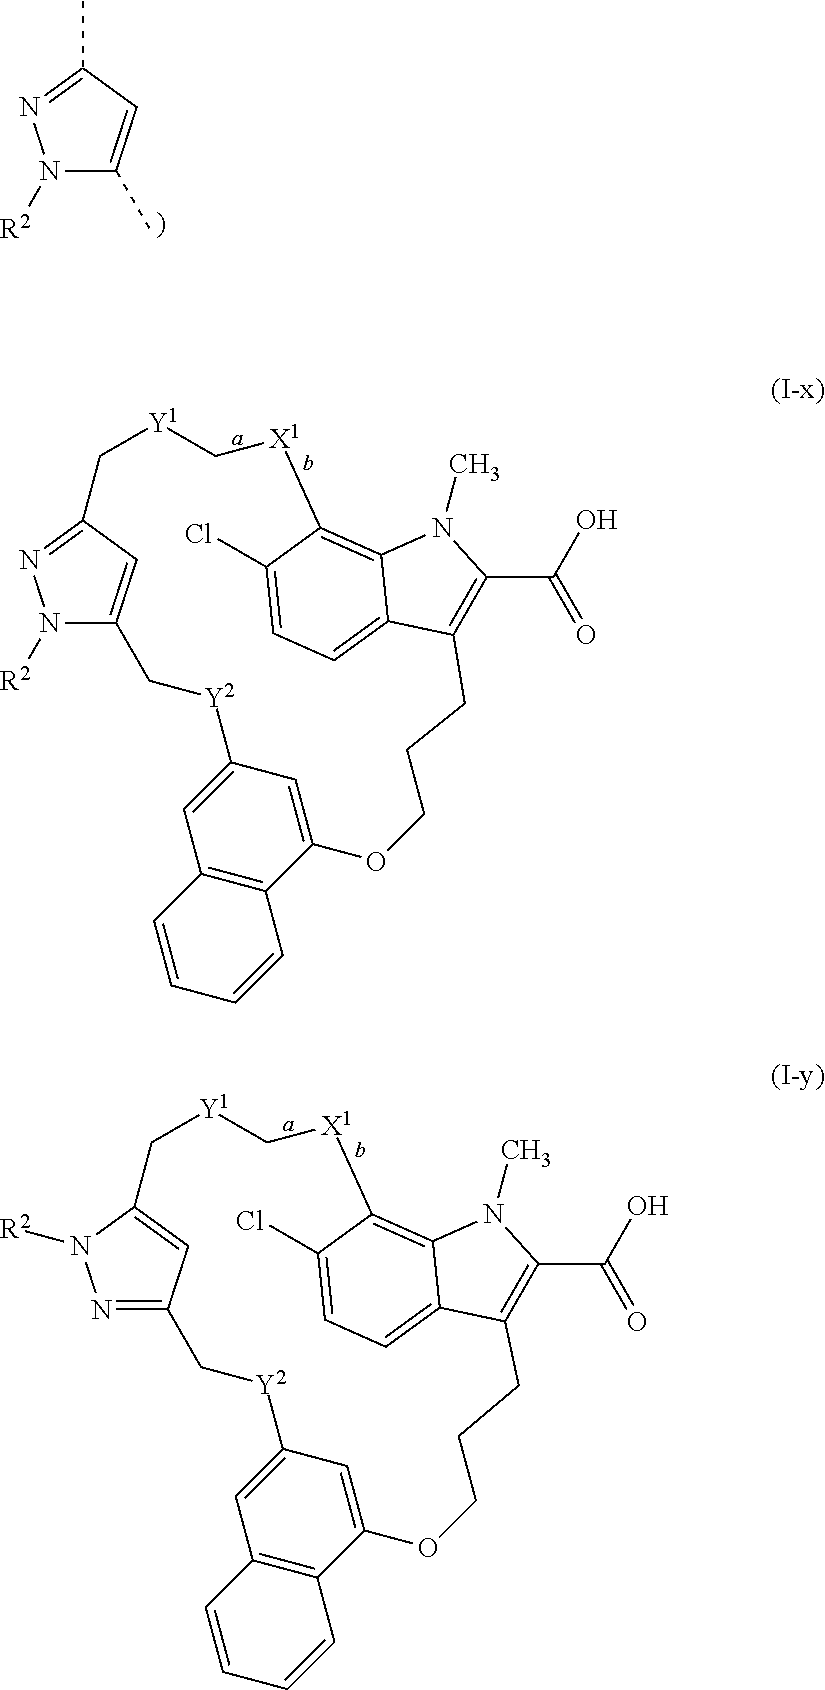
N1([R2])C(C)=CC(C)=N1.N1([R2])C2=CC(=N1)C[Y1]C[X1]C1=C3C(=CC=C1Cl)C(=C(C(O)=O)N3C)CCCOC1=CC(=CC3=C1C=CC=C3)[Y2]C2.N1=C2C=C(N1[R2])C[Y1]C[X1]C1=C3C(=CC=C1Cl)C(=C(C(O)=O)N3C)CCCOC1=CC(=CC3=C1C=CC=C3)[Y2]C2
